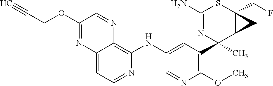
C12=CC=NC(NC3=CC(C4(C)N=C(N)SC5(CF)C4C5)=C(OC)N=C3)=C1N=CC(OCC#C)=N2
